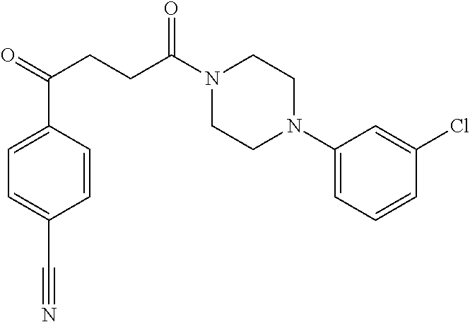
C1(N2CCN(C(CCC(=O)C3=CC=C(C#N)C=C3)=O)CC2)=CC=CC(Cl)=C1
